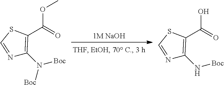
[1M NaOH].N1=CSC(C(=O)OC)=C1N([Boc])[Boc].N1=CSC(C(=O)O)=C1N[Boc]
